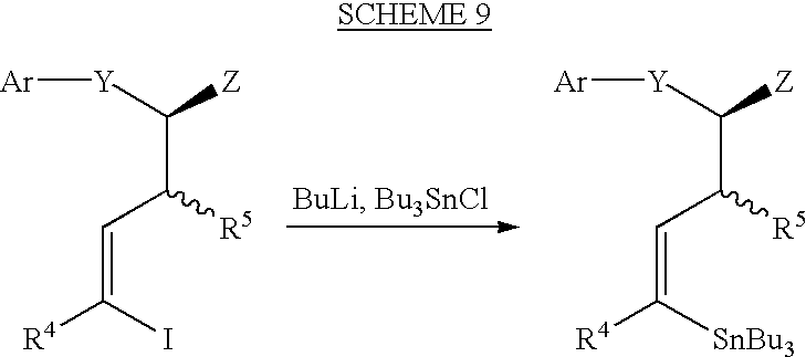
C(=C(I)[R4])C([R5])C([Y][Ar])[Z].C(=C([SnBu3])[R4])C([R5])C([Y][Ar])[Z]
